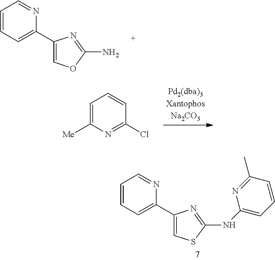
C1=CC=C(C2=COC(N)=N2)N=C1.C1=C([Me])N=C(Cl)C=C1.C1=CC=C(C2=CSC(NC3=CC=CC(C)=N3)=N2)N=C1
